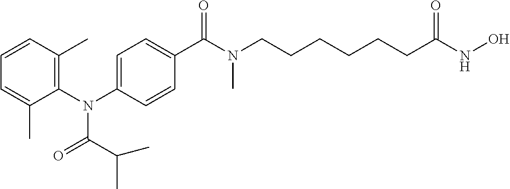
C1=CC(C)=C(N(C2=CC=C(C(N(CCCCCCC(NO)=O)C)=O)C=C2)C(C(C)C)=O)C(C)=C1
